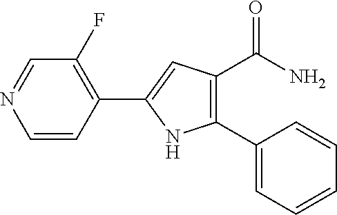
C1=CC(C2=CC(C(=O)N)=C(C3=CC=CC=C3)N2)=C(F)C=N1
